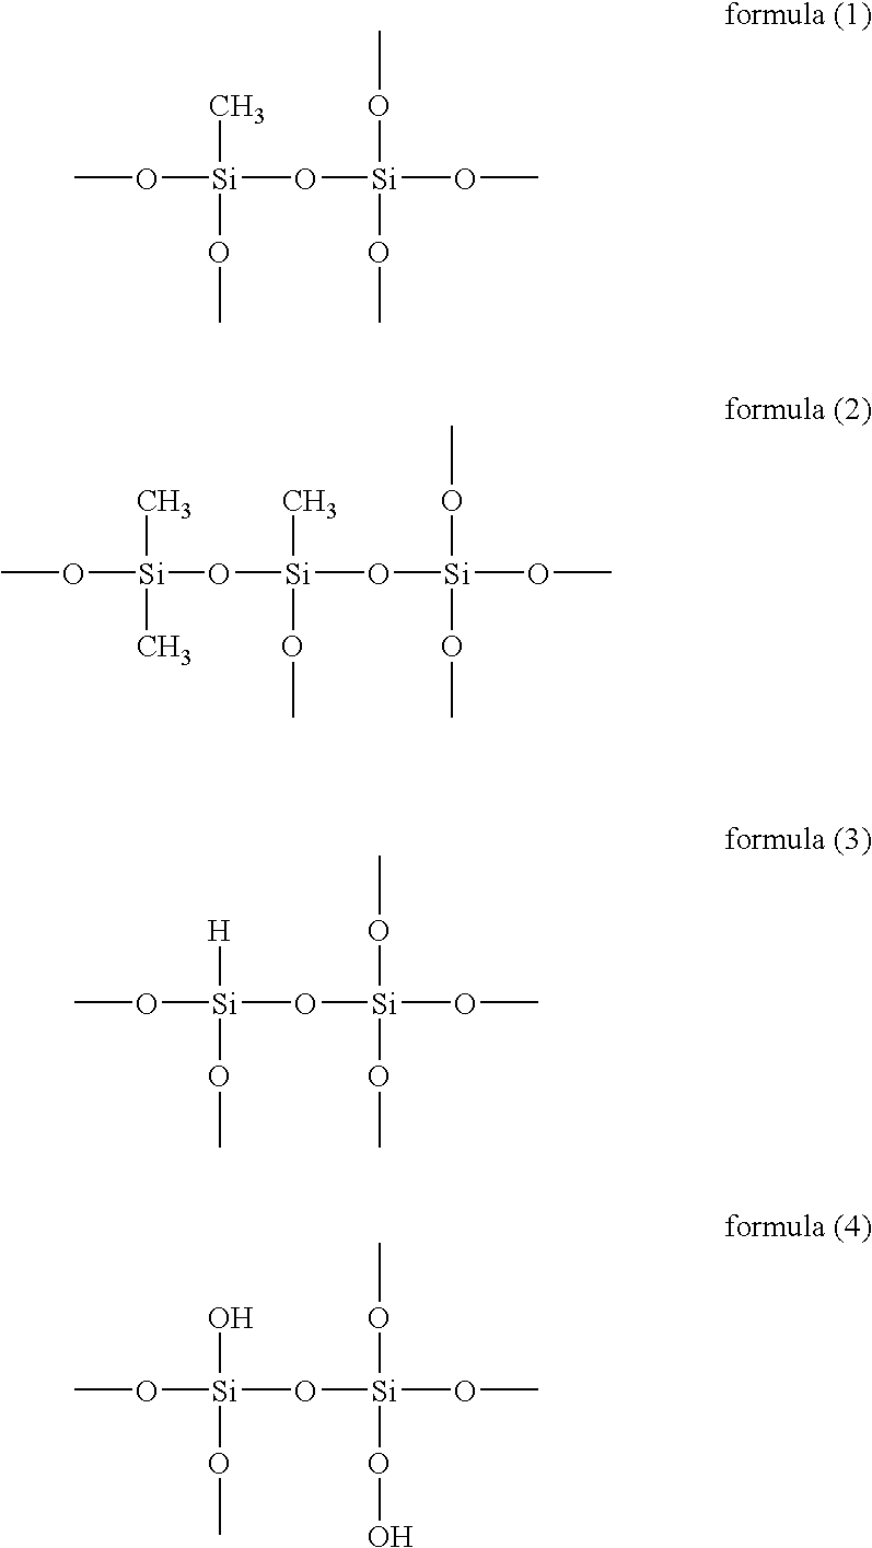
CO[Si](C)(OC)O[Si](OC)(OC)OC.[Si](O[Si](C)(OC)O[Si](OC)(OC)OC)(C)(C)OC.CO[Si]([H])(OC)O[Si](OC)(OC)OC.CO[Si](O)(OC)O[Si](OC)(OO)OC
